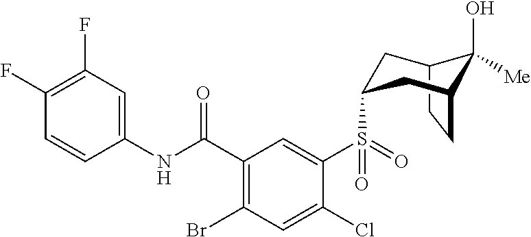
C12CCC(CC(S(C3=CC(C(NC4=CC(F)=C(F)C=C4)=O)=C(Br)C=C3Cl)(=O)=O)C1)C2(O)[Me]
